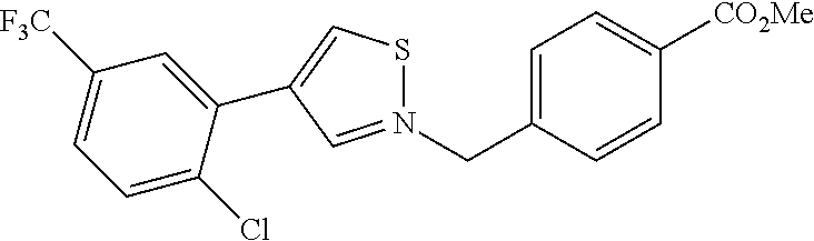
C1=C(CN2=CC(C3=CC([F3C])=CC=C3Cl)=CS2)C=CC([CO2Me])=C1
